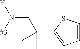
C(N([#3])[H])C(C1=CC=CS1)(C)C
